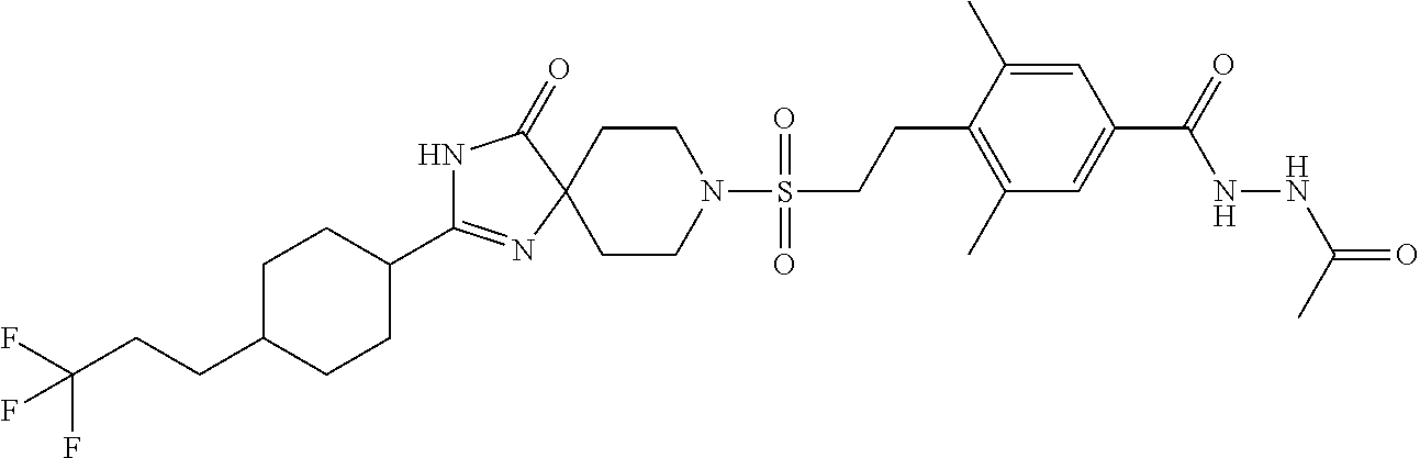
N1C(C2CCC(CCC(F)(F)F)CC2)=NC2(C1=O)CCN(S(CCC1=C(C)C=C(C(=O)NNC(=O)C)C=C1C)(=O)=O)CC2
